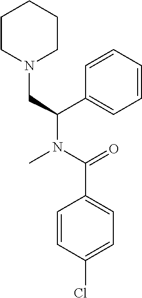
C1CN(CC(N(C(=O)C2=CC=C(Cl)C=C2)C)C2=CC=CC=C2)CCC1
